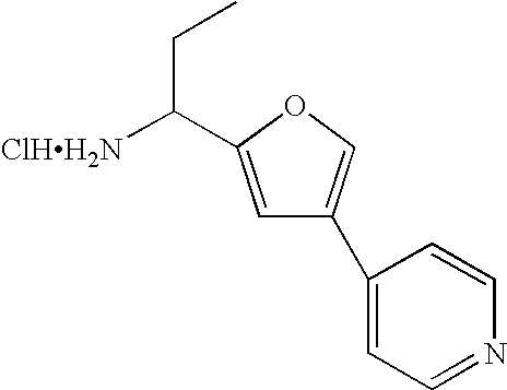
[ClHH2N]C(CC)C1=CC(C2=CC=NC=C2)=CO1
